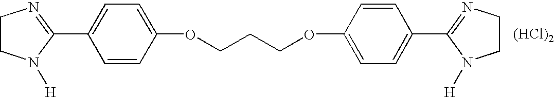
C1CN([H])C(C2=CC=C(OCCCOC3=CC=C(C4=NCCN4[H])C=C3)C=C2)=N1.[(HCl)2]
